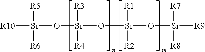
[R10][Si](O[Si](O[Si](O[Si]([R9])([R7])[R8])([R1])[R2])([R3])[R4])([R5])[R6]
